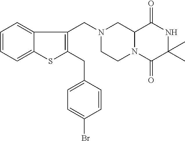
C12N(C(=O)C(C)(C)NC1=O)CCN(CC1=C(CC3=CC=C(Br)C=C3)SC3=CC=CC=C13)C2
